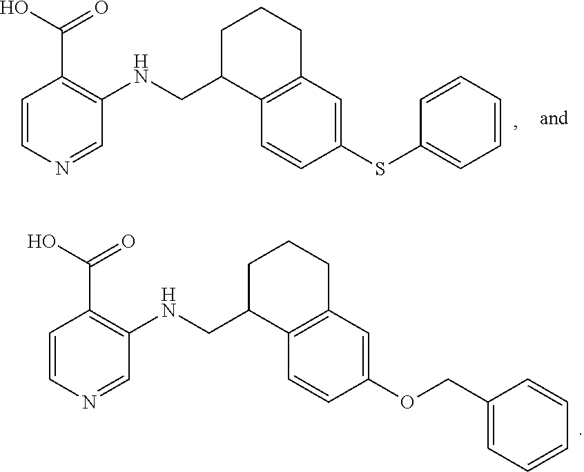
C1=CN=CC(NCC2C3=C(CCC2)C=C(SC2=CC=CC=C2)C=C3)=C1C(O)=O.C1=CN=CC(NCC2C3=C(CCC2)C=C(OCC2=CC=CC=C2)C=C3)=C1C(O)=O
